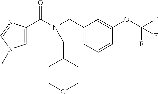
C1=C(C(N(CC2=CC=CC(OC(F)(F)F)=C2)CC2CCOCC2)=O)N=CN1C
